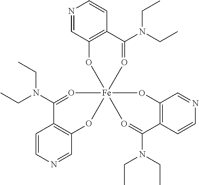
C1=CN=CC2=C1C(N(CC)CC)=O[Fe]13(O2)(OC2=C(C=CN=C2)C(N(CC)CC)=O1)O=C(N(CC)CC)C1=C(C=NC=C1)O3
